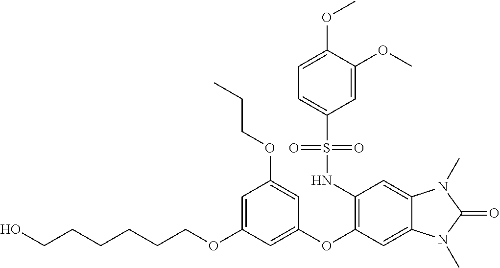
C1=C(OCCCCCCO)C=C(OC2=C(NS(C3=CC=C(OC)C(OC)=C3)(=O)=O)C=C3C(=C2)N(C)C(=O)N3C)C=C1OCCC
